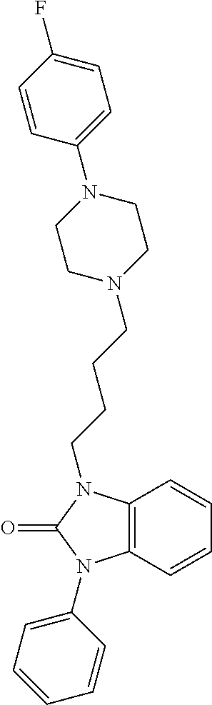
C1=CC2=C(C=C1)N(C1=CC=CC=C1)C(=O)N2CCCCN1CCN(C2=CC=C(F)C=C2)CC1
